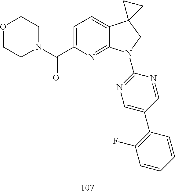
C1=C(C(N2CCOCC2)=O)N=C2C(=C1)C1(CN2C2=NC=C(C3=C(F)C=CC=C3)C=N2)CC1
